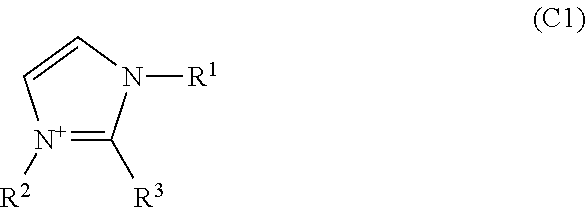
[N+]1([R2])=C([R3])N([R1])C=C1
